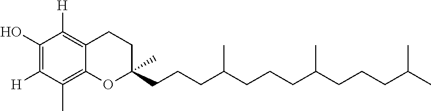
C1(O)=C([H])C(C)=C2C(=C1[H])CCC(CCCC(CCCC(CCCC(C)C)C)C)(C)O2
